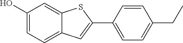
C1(O)=CC=C2C(=C1)SC(C1=CC=C(CC)C=C1)=C2
